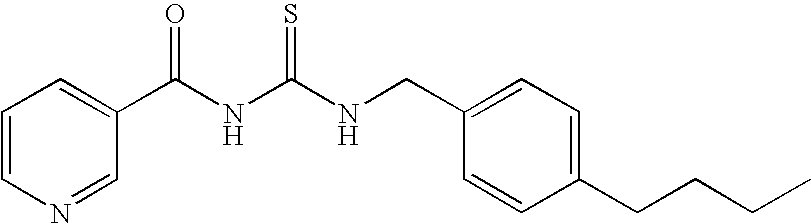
C1(C(NC(NCC2=CC=C(CCCC)C=C2)=S)=O)=CC=CN=C1
